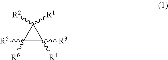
C1([R5])([R6])C([R4])([R3])C1([R2])[R1]
